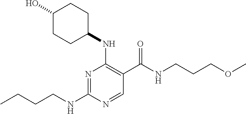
CCCCNC1=NC(NC2CCC(O)CC2)=C(C(NCCCOC)=O)C=N1
